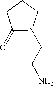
C1(=O)N(CCN)CCC1
